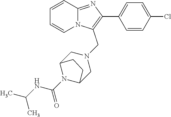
C1=CC2=NC(C3=CC=C(Cl)C=C3)=C(CN3CC4N(C(NC(C)C)=O)C(C3)CC4)N2C=C1
